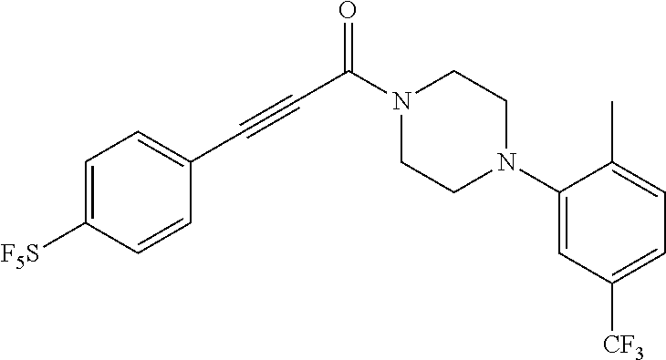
C1=C([F5S])C=CC(C#CC(=O)N2CCN(C3=CC([CF3])=CC=C3C)CC2)=C1
